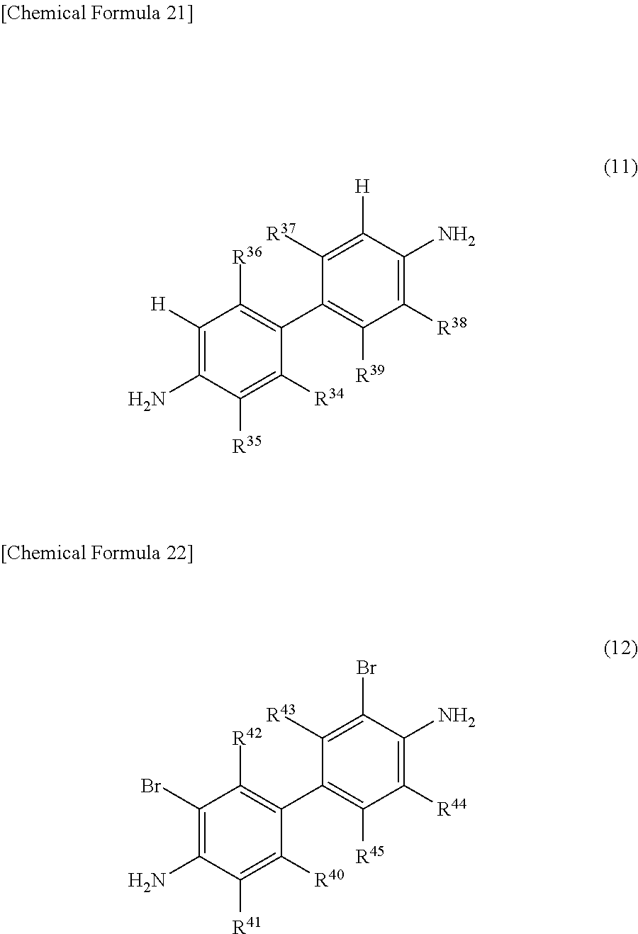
C1([H])=C(N)C([R35])=C([R34])C(C2=C([R39])C([R38])=C(N)C([H])=C2[R37])=C1[R36].C1(Br)=C(N)C([R41])=C([R40])C(C2=C([R45])C([R44])=C(N)C(Br)=C2[R43])=C1[R42]
